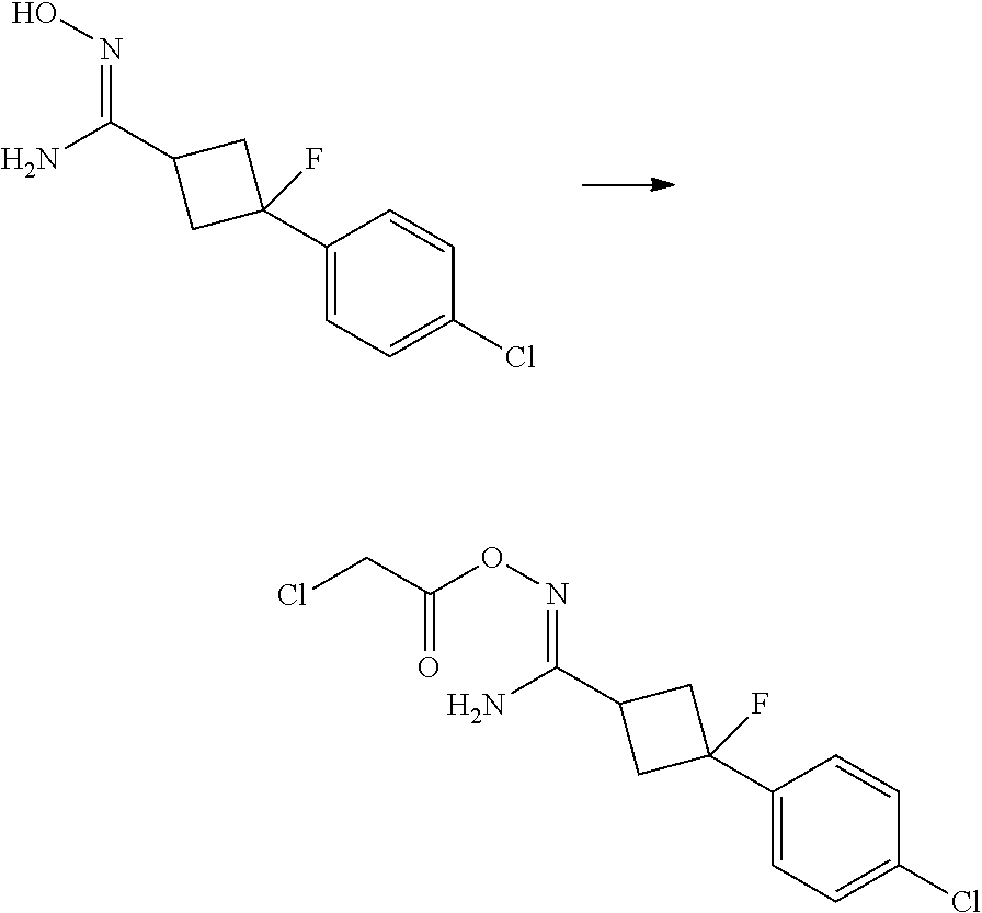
C(C1CC(C2=CC=C(Cl)C=C2)(F)C1)(N)=NO.C(C1CC(C2=CC=C(Cl)C=C2)(F)C1)(N)=NOC(CCl)=O
